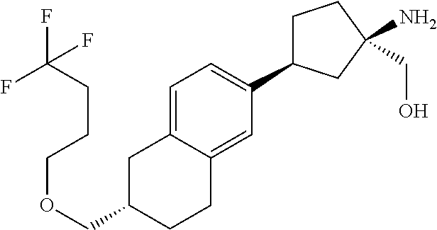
O(CC1CC2=CC=C(C3CCC(N)(CO)C3)C=C2CC1)CCCC(F)(F)F
